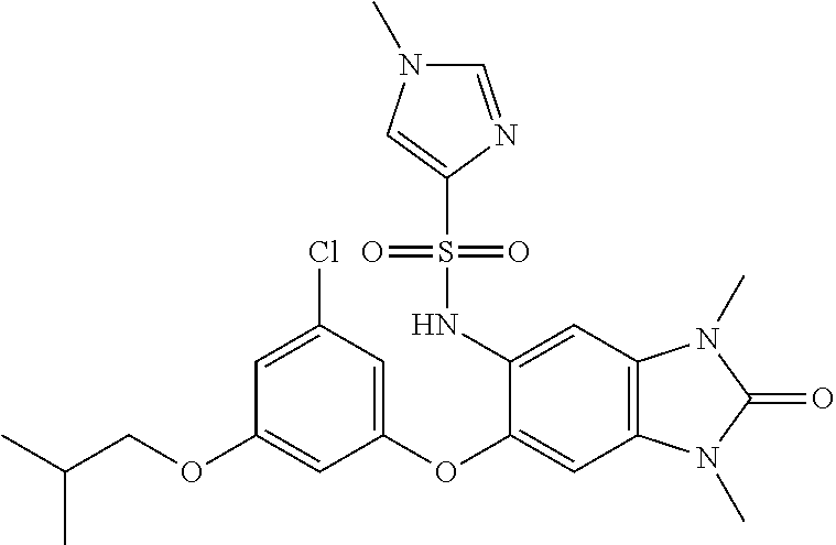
CC(COC1=CC(OC2=CC3=C(C=C2NS(C2=CN(C)C=N2)(=O)=O)N(C)C(=O)N3C)=CC(Cl)=C1)C
